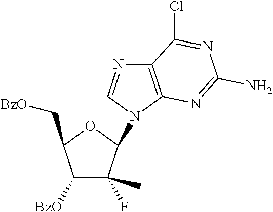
C(C1C([BzO])C(F)(C)C(N2C=NC3=C2N=C(N)N=C3Cl)O1)[BzO]
